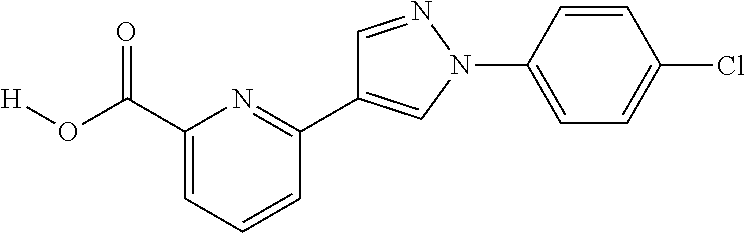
C1(C(O[H])=O)=CC=CC(C2=CN(C3=CC=C(Cl)C=C3)N=C2)=N1
